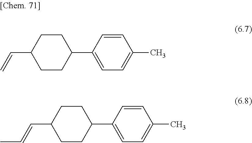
C(=C)C1CCC(C2=CC=C(C)C=C2)CC1.C(=CC)C1CCC(C2=CC=C(C)C=C2)CC1
